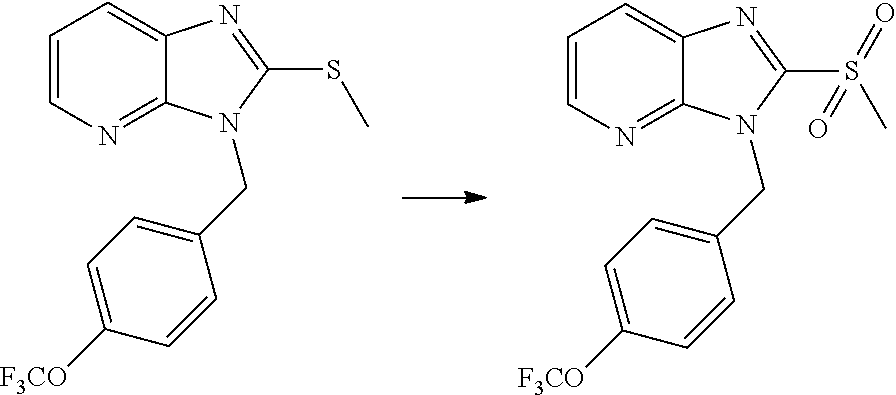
C1=CN=C2C(=C1)N=C(SC)N2CC1=CC=C([F3CO])C=C1.C1=CN=C2C(=C1)N=C(S(C)(=O)=O)N2CC1=CC=C([F3CO])C=C1
